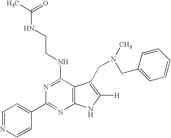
C1=NC=CC(C2=NC3=C(C(NCCNC(C)=O)=N2)C(CN(C)CC2=CC=CC=C2)=C([H])N3)=C1
